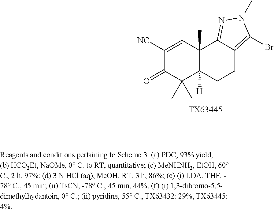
C1([NC])=CC2(C)C([H])(C(C)(C)C1=O)CCC1=C(Br)N(C)N=C21.[TX63445]
